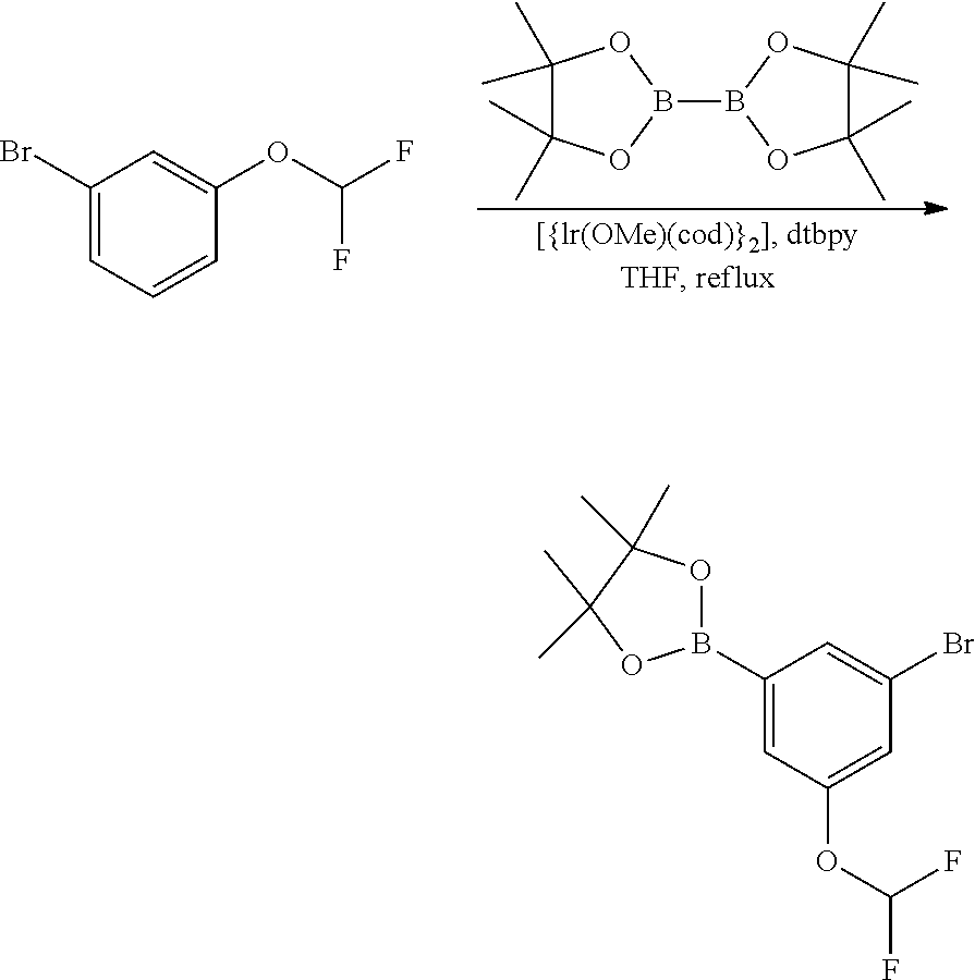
C1(C)(C)C(C)(C)OB(B2OC(C)(C)C(C)(C)O2)O1.C1(Br)=CC=CC(OC(F)F)=C1.C1=C(B2OC(C)(C)C(C)(C)O2)C=C(Br)C=C1OC(F)F
